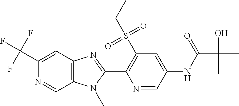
C1(C(F)(F)F)=CC2=C(C=N1)N(C)C(C1=C(S(CC)(=O)=O)C=C(NC(C(C)(O)C)=O)C=N1)=N2
